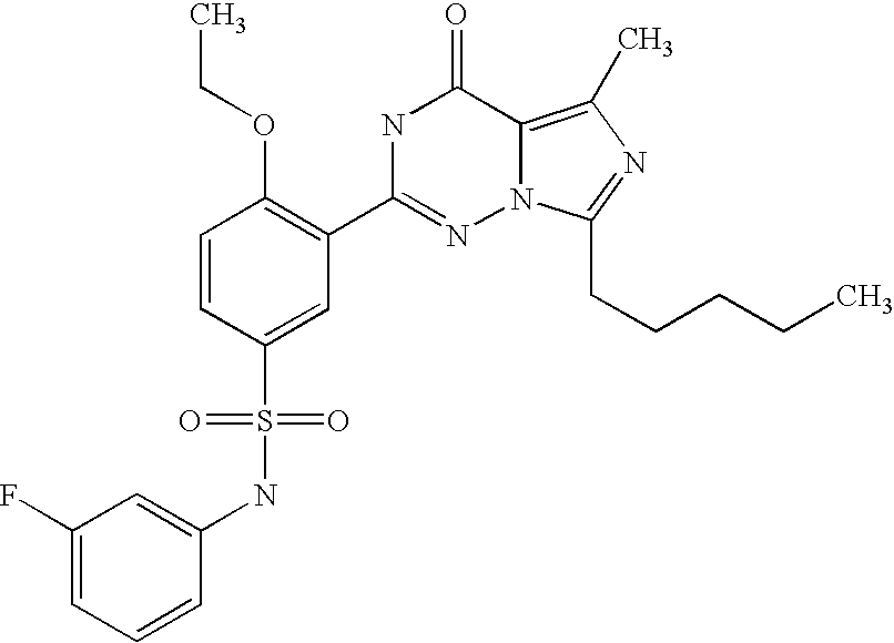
C1=CC(S(NC2=CC(F)=CC=C2)(=O)=O)=CC(C2=NN3C(=C(C)N=C3CCCCC)C(=O)N2)=C1OCC
